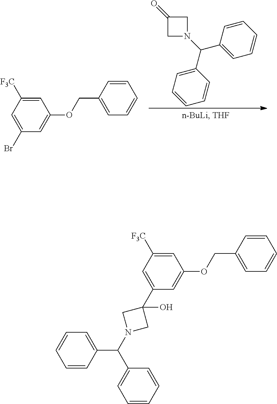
C1(=O)CN(C(C2=CC=CC=C2)C2=CC=CC=C2)C1.C1=C([F3C])C=C(Br)C=C1OCC1=CC=CC=C1.C1=CC=CC(C(C2=CC=CC=C2)N2CC(C3=CC([F3C])=CC(OCC4=CC=CC=C4)=C3)(O)C2)=C1
